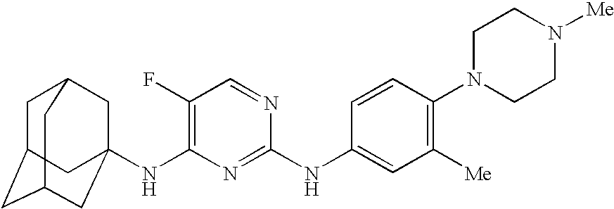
C1C2CC3CC(NC4=C(F)C=NC(NC5=CC([Me])=C(N6CCN([Me])CC6)C=C5)=N4)(CC1C3)C2
